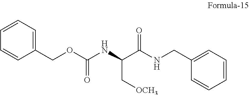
C1=CC=C(COC(=O)NC(C(NCC2=CC=CC=C2)=O)C[OCH3])C=C1
